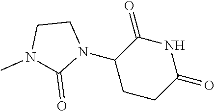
C1CC(=O)NC(=O)C1N1CCN(C)C1=O
